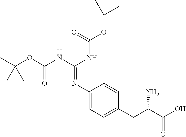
O(C(=O)NC(NC(OC(C)(C)C)=O)=NC1=CC=C(CC(C(=O)O)N)C=C1)C(C)(C)C
